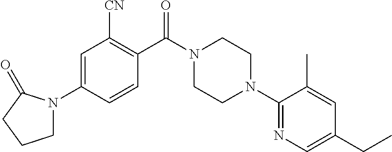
C1=C(N2CCCC2=O)C=CC(C(N2CCN(C3=NC=C(CC)C=C3C)CC2)=O)=C1[CN]
